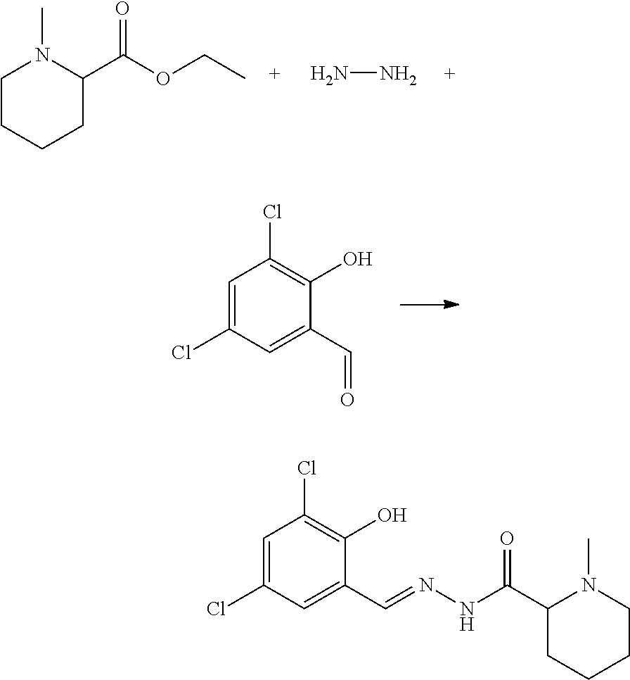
C1CCCC(C(OCC)=O)N1C.NN.C1=C(Cl)C=C(C=O)C(O)=C1Cl.C1=C(Cl)C=C(C=NNC(C2CCCCN2C)=O)C(O)=C1Cl
